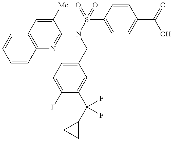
C12=C(N=C(N(S(=O)(C3=CC=C(C(=O)O)C=C3)=O)CC3=CC=C(F)C(C(C4CC4)(F)F)=C3)C([Me])=C1)C=CC=C2
